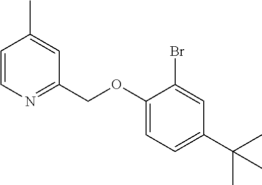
C1=CN=C(COC2=CC=C(C(C)(C)C)C=C2Br)C=C1C
